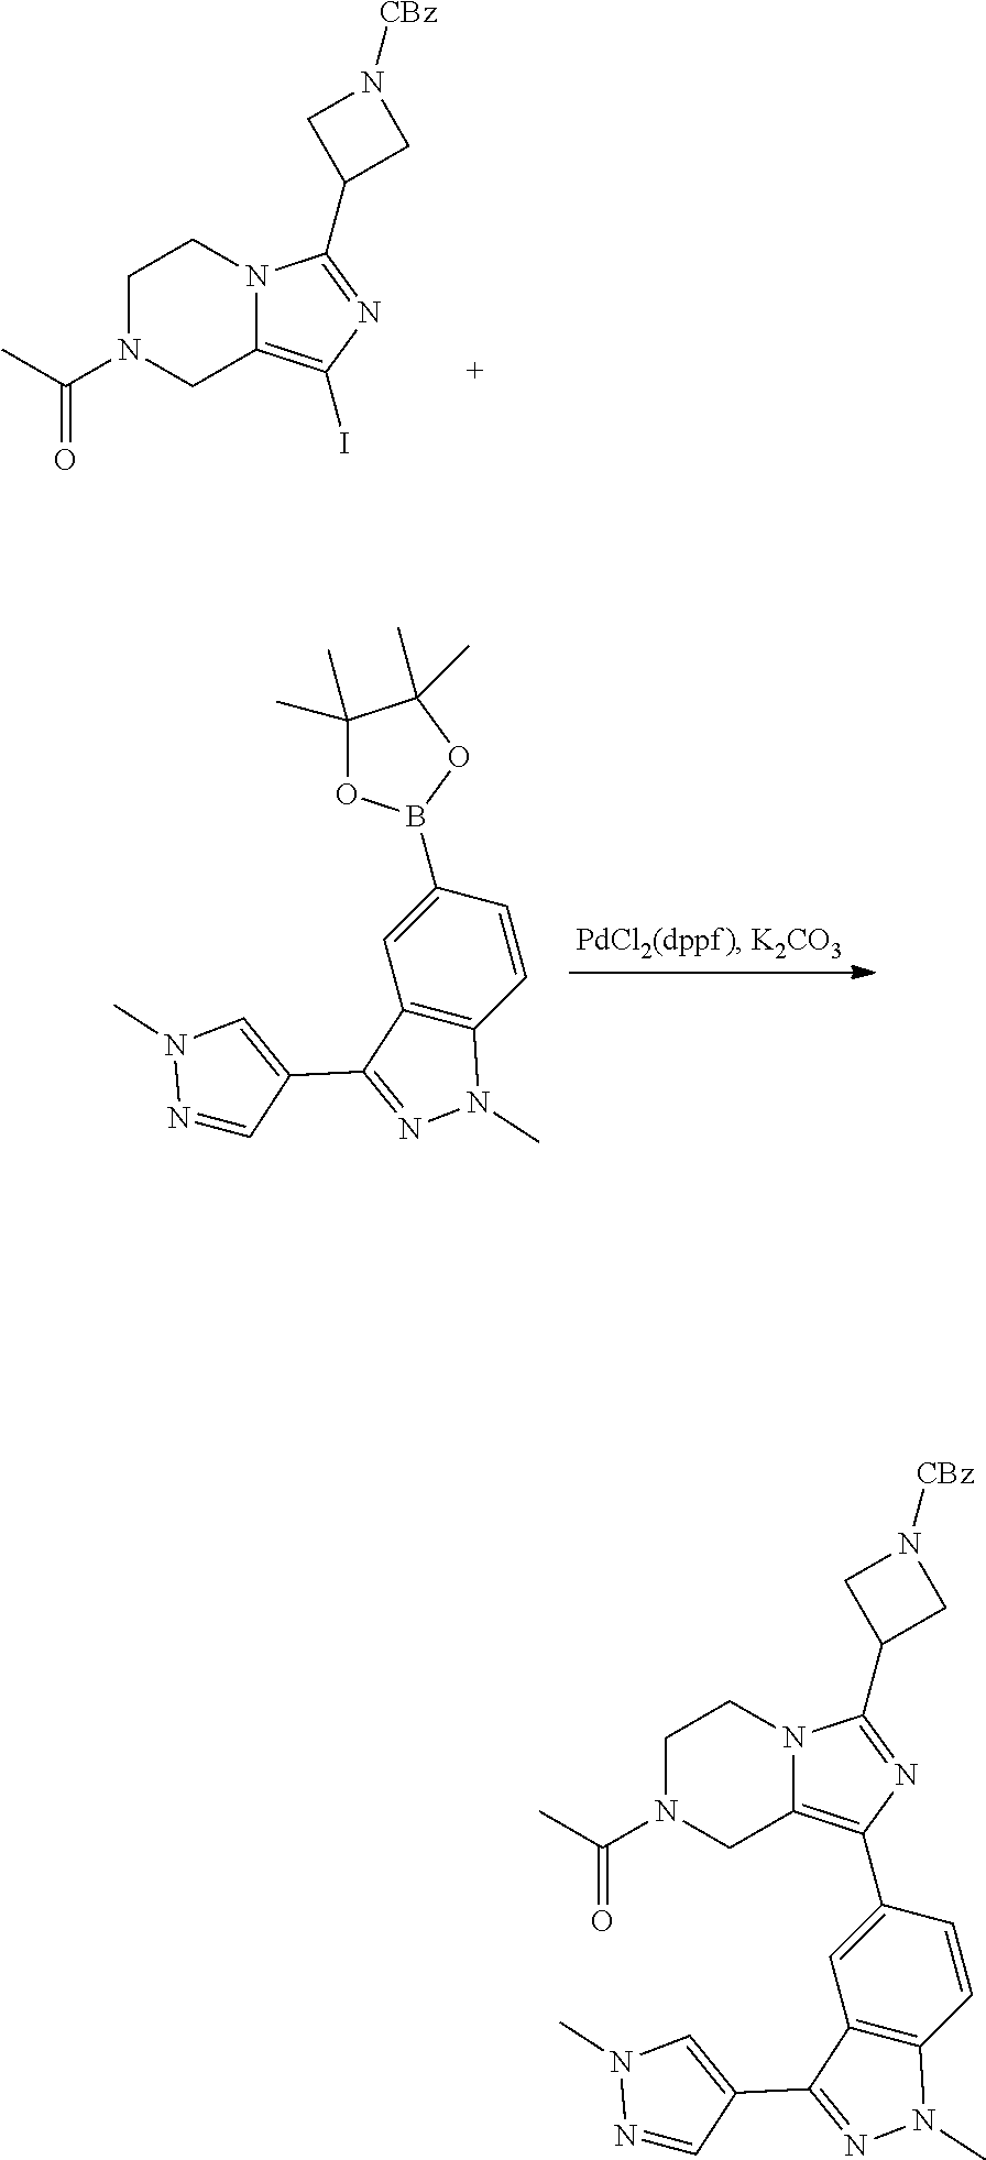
C1(C2=NC(I)=C3N2CCN(C(=O)C)C3)CN([CBz])C1.O1C(C)(C)C(C)(C)OB1C1=CC2=C(C=C1)N(C)N=C2C1=CN(C)N=C1.C1(C2=C3N(C(C4CN([CBz])C4)=N2)CCN(C(=O)C)C3)=CC2=C(C=C1)N(C)N=C2C1=CN(C)N=C1
